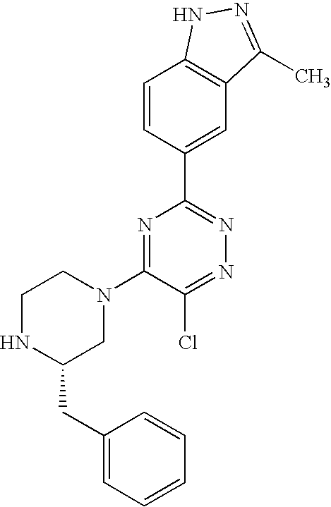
C1=CC(C2=NN=C(Cl)C(N3CCNC(CC4=CC=CC=C4)C3)=N2)=CC2=C1NN=C2C
